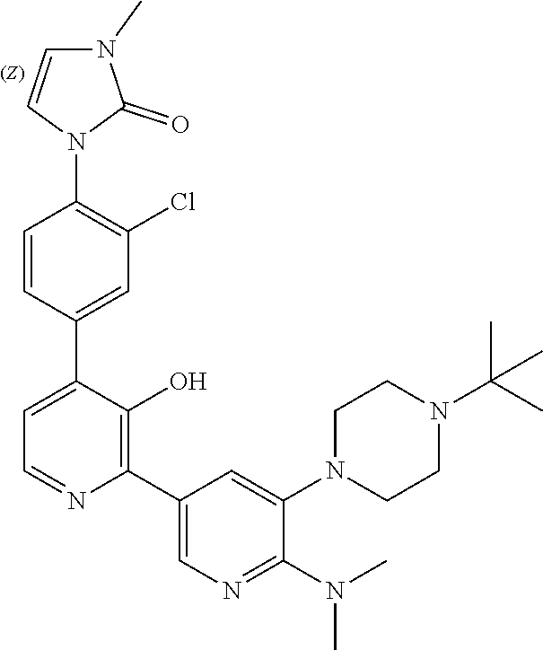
C1=CC(C2=CC=NC(C3=CN=C(N(C)C)C(N4CCN(C(C)(C)C)CC4)=C3)=C2O)=CC(Cl)=C1N1C(=O)N(C)C=C1
